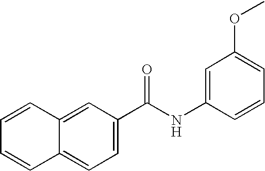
C1=CC2=CC(C(NC3=CC(OC)=CC=C3)=O)=CC=C2C=C1
